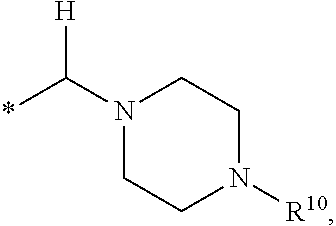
N1(C(*)[H])CCN([R10])CC1
